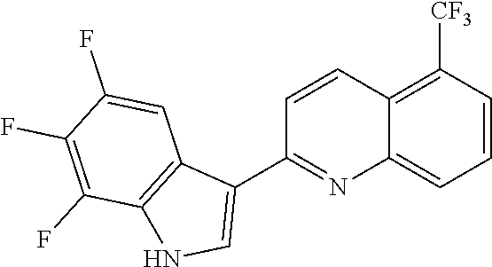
C1=CC2=C([CF3])C=CC=C2N=C1C1=CNC2=C1C=C(F)C(F)=C2F
